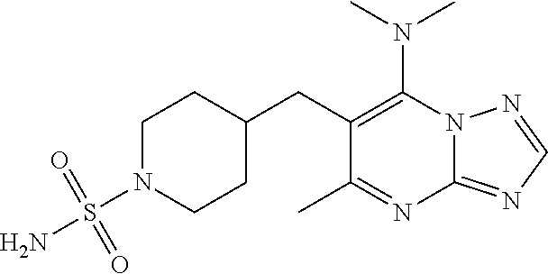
N12C(=NC=N1)N=C(C)C(CC1CCN(S(N)(=O)=O)CC1)=C2N(C)C
